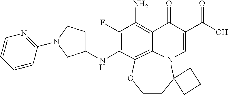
N(C1=C(F)C(N)=C2C(=O)C(C(O)=O)=CN3C4(CCOC1=C23)CCC4)C1CCN(C2=NC=CC=C2)C1
